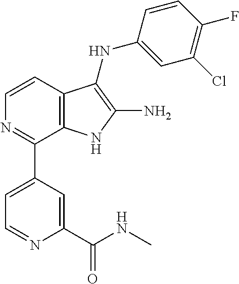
C1=CC2=C(C(C3=CC=NC(C(NC)=O)=C3)=N1)NC(N)=C2NC1=CC(Cl)=C(F)C=C1
